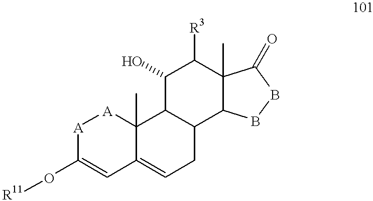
C1(O)C([R3])C2(C)C(C3CC=C4C(C)([A][A]C(O[R11])=C4)C13)BBC2=O
